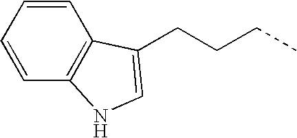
C1=CC=CC2=C1C(CCCC)=CN2
